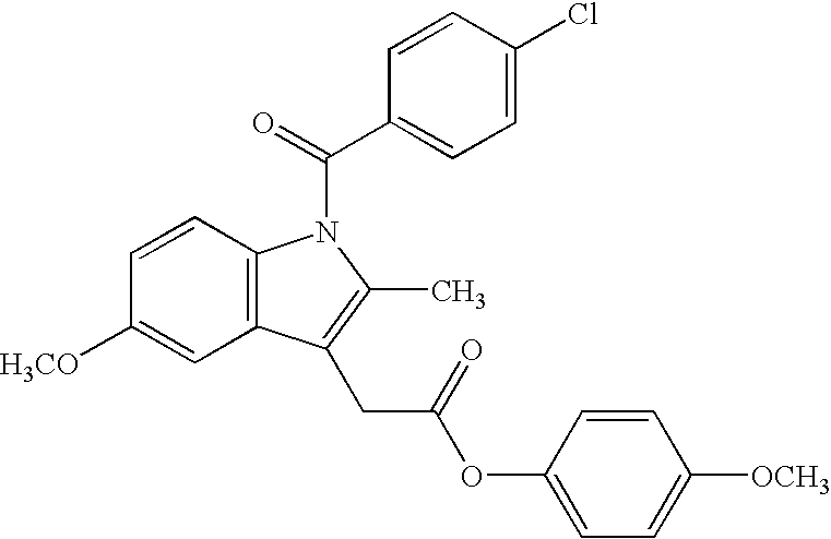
C1=CC(Cl)=CC=C1C(=O)N1C2=C(C=C([H3CO])C=C2)C(CC(OC2=CC=C([OCH3])C=C2)=O)=C1C
